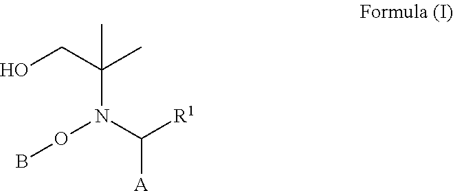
BON(C(CO)(C)C)C([R1])[A]
